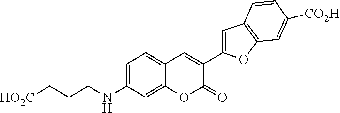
C1=C(NCCC[HO2C])C=C2C(=C1)C=C(C1=CC3=C(O1)C=C([CO2H])C=C3)C(=O)O2
